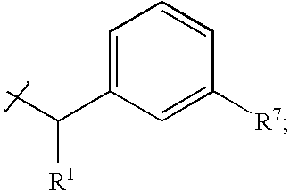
C(C1=CC=CC([R7])=C1)(C)[R1]
